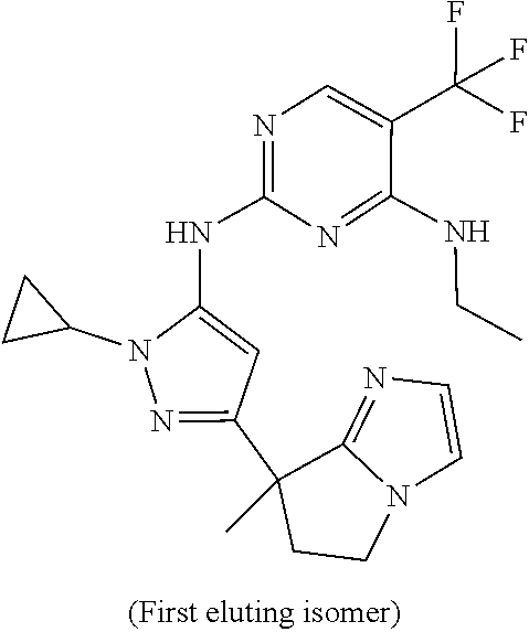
C1=CN2C(=N1)C(C1=NN(C3CC3)C(NC3=NC=C(C(F)(F)F)C(NCC)=N3)=C1)(C)CC2
